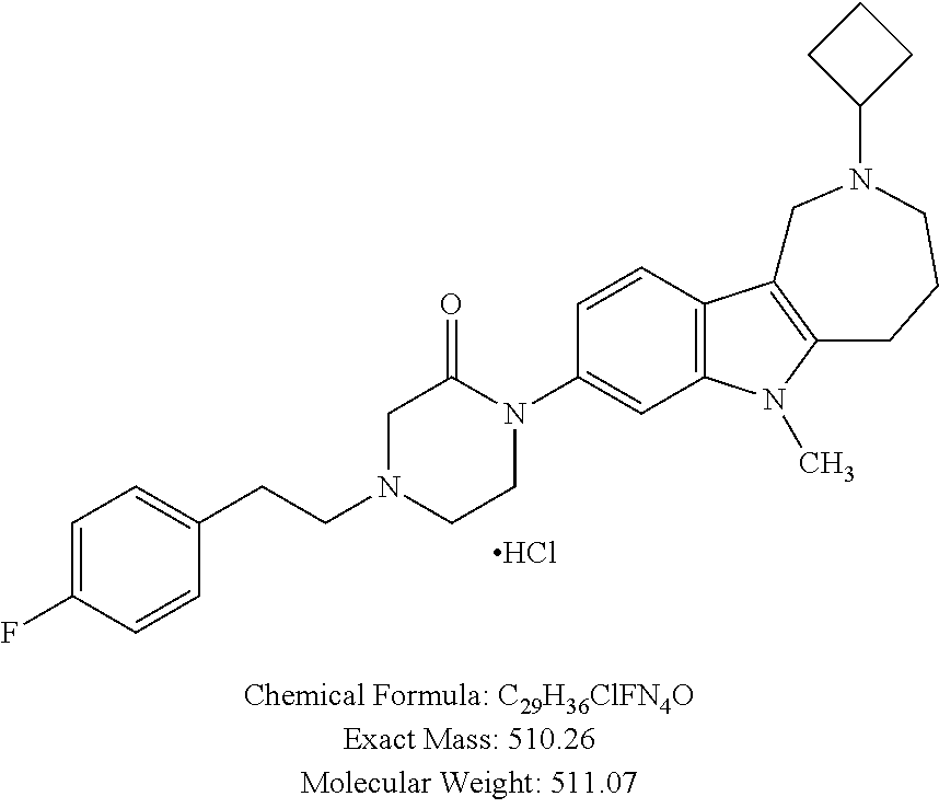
C1=C(F)C=CC(CCN2CC(=O)N(C3=CC4=C(C=C3)C3=C(N4C)CCCN(C4CCC4)C3)CC2)=C1.Cl
